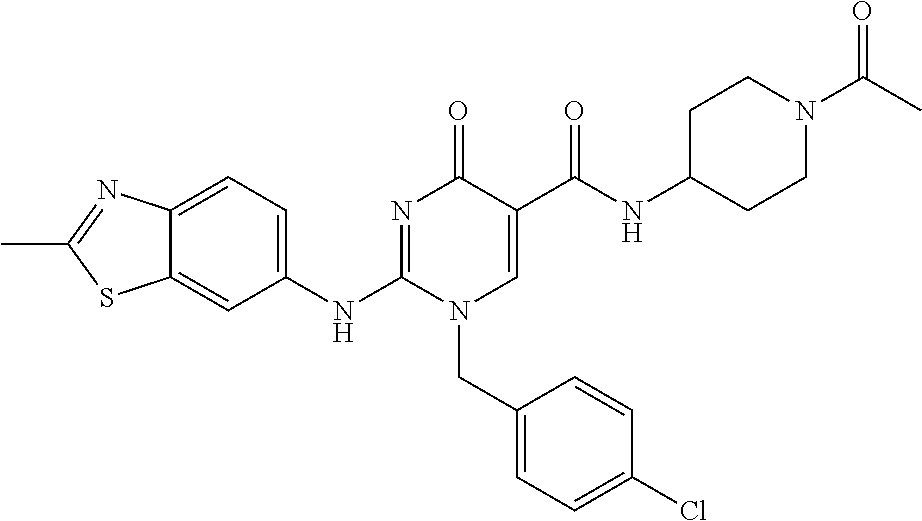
C1(NC2=NC(=O)C(C(NC3CCN(C(C)=O)CC3)=O)=CN2CC2=CC=C(Cl)C=C2)=CC=C2C(=C1)SC(C)=N2
